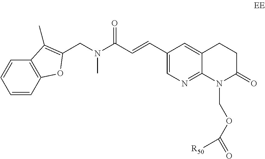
C1(C=CC(=O)N(C)CC2=C(C)C3=C(C=CC=C3)O2)=CN=C2C(=C1)CCC(=O)N2COC(=O)[R50]
